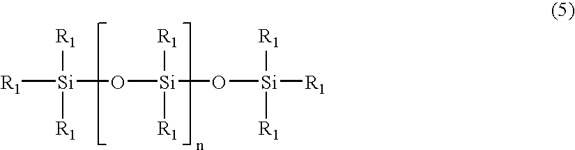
[R1][Si](O[Si](O[Si]([R1])([R1])[R1])([R1])[R1])([R1])[R1]
